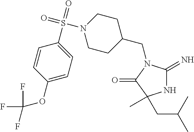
C1(CN2C(=N)NC(C)(CC(C)C)C2=O)CCN(S(=O)(=O)C2=CC=C(OC(F)(F)F)C=C2)CC1
